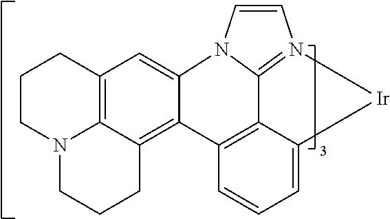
C12=C3C(=C4C(=C1)N1C5=N(C=C1)[Ir]C1=CC=CC4=C15)CCCN3CCC2
